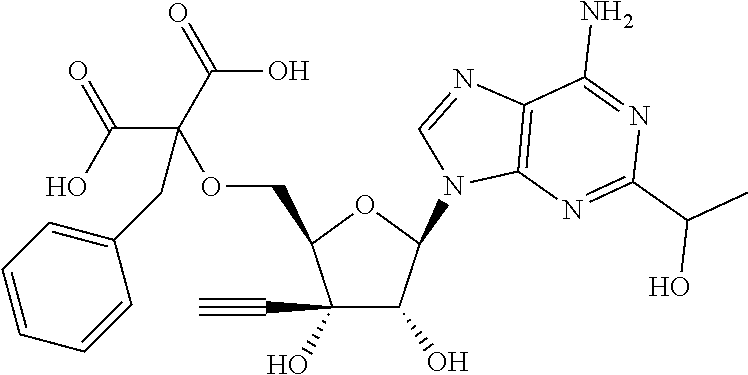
C1(C#C)(O)C(O)C(N2C3=C(N=C2)C(N)=NC(C(O)C)=N3)OC1COC(C(O)=O)(C(O)=O)CC1=CC=CC=C1
